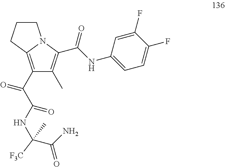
C1(C(=O)C(=O)NC(C(=O)N)([F3C])C)=C2N(C(C(NC3=CC=C(F)C(F)=C3)=O)=C1C)CCC2
